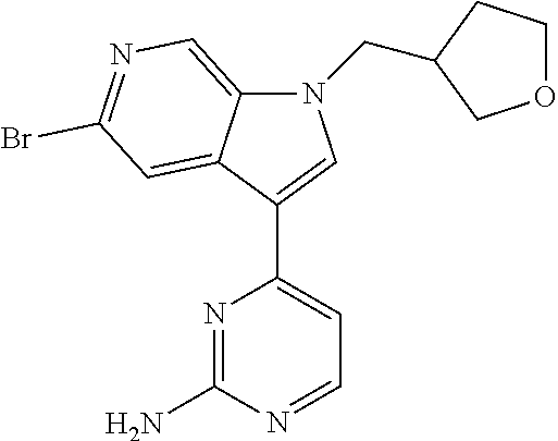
N1=C(N)N=CC=C1C1=CN(CC2CCOC2)C2=CN=C(Br)C=C12
